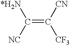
C(=C([CN])[CF3])([NC])[*H2N]
